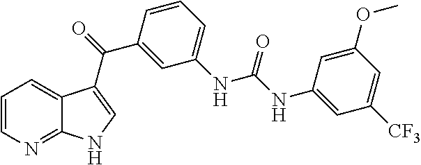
C1=CN=C2C(=C1)C(C(C1=CC(NC(=O)NC3=CC([CF3])=CC(OC)=C3)=CC=C1)=O)=CN2
